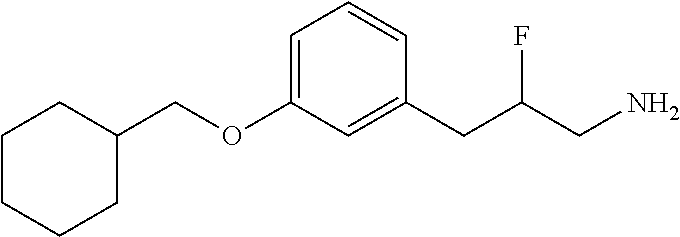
C1CCCC(COC2=CC=CC(CC(CN)F)=C2)C1
